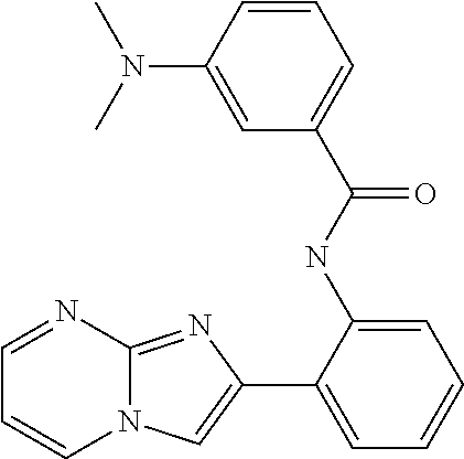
C1=NC2=NC(C3=CC=CC=C3NC(C3=CC=CC(N(C)C)=C3)=O)=CN2C=C1
